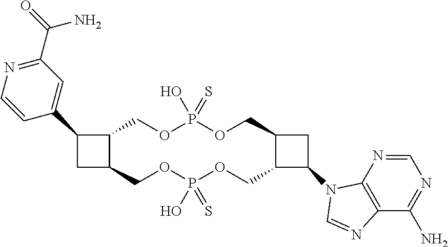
C1(C2=CC(C(=O)N)=NC=C2)CC2C1COP(=S)(O)OCC1C(COP(=S)(O)OC2)C(N2C3=C(C(N)=NC=N3)N=C2)C1
